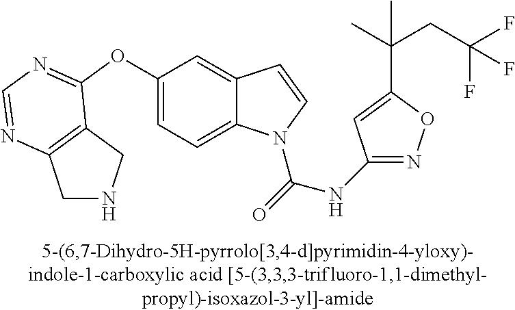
C1(OC2=NC=NC3=C2CNC3)=CC=C2C(=C1)C=CN2C(=O)NC1=NOC(C(C)(CC(F)(F)F)C)=C1
